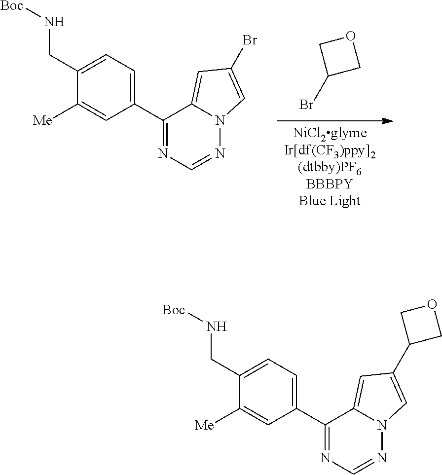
N12N=CN=C(C3=CC=C(CN[Boc])C([Me])=C3)C1=CC(Br)=C2.BrC1COC1.N12N=CN=C(C3=CC=C(CN[Boc])C([Me])=C3)C1=CC(C1COC1)=C2
